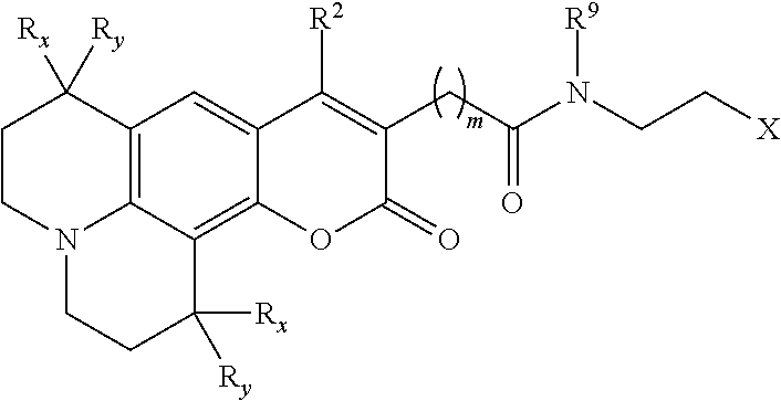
C12=C3C(=C4C(=C1)C([R2])=C(CC(N(CC[X])[R9])=O)C(=O)O4)C([Rx])([Ry])CCN3CCC2([Ry])[Rx]
